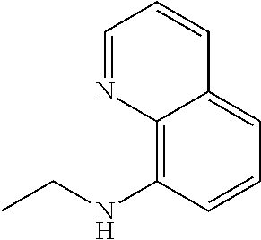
C12=C(NCC)C=CC=C1C=CC=N2
